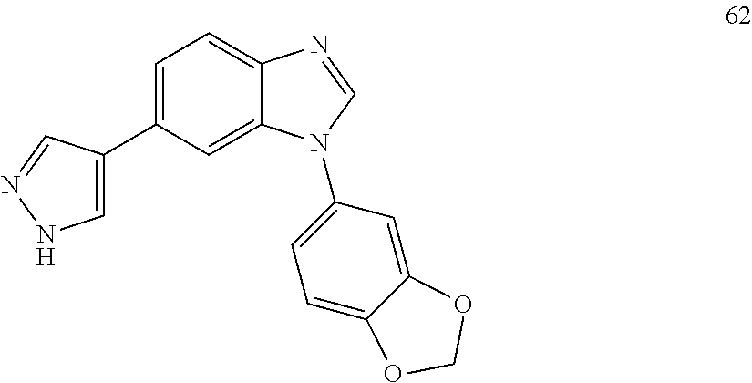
C1=C(C2=CNN=C2)C=C2C(=C1)N=CN2C1=CC=C2C(=C1)OCO2
